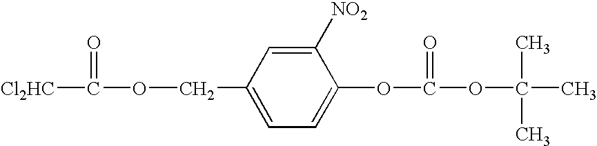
[Cl2HC]C(OCC1=CC=C(OC(OC(C)(C)C)=O)C([NO2])=C1)=O
